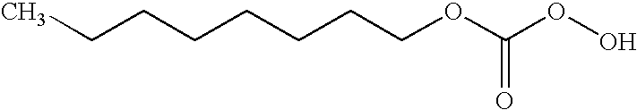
OOC(OCCCCCCCC)=O
